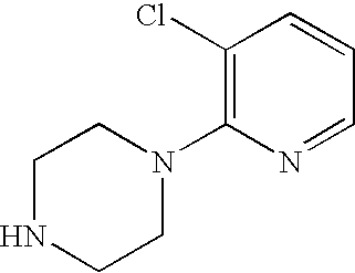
C1=NC(N2CCNCC2)=C(Cl)C=C1
